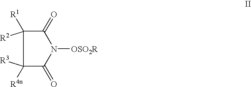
C1([R1])([R2])C([R4n])([R3])C(=O)N([OSO2R])C1=O
